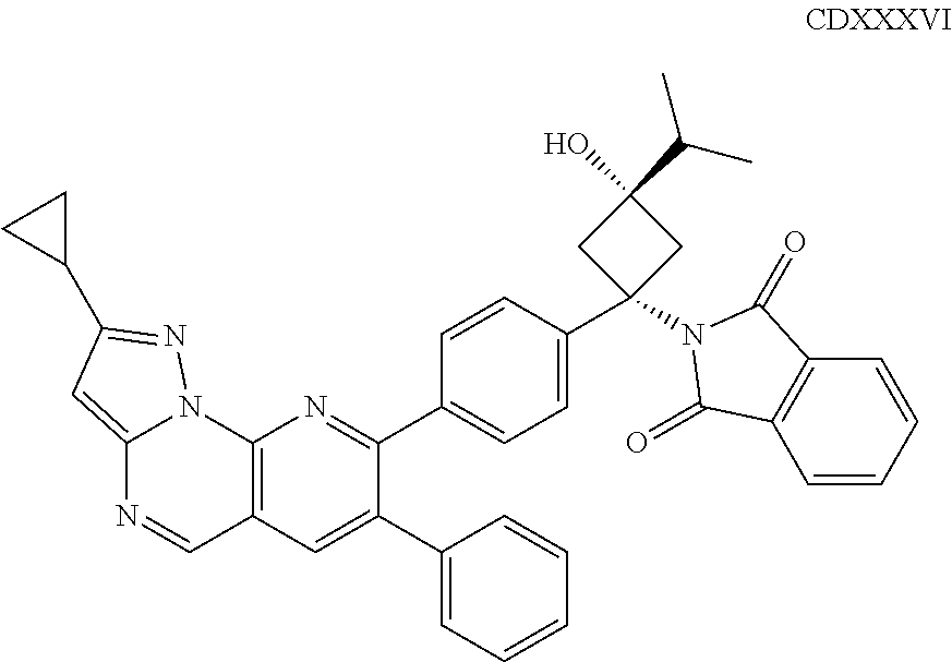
C1=CC(C2=NC3=C(C=C2C2=CC=CC=C2)C=NC2=CC(C4CC4)=NN32)=CC=C1C1(N2C(=O)C3=C(C=CC=C3)C2=O)CC(O)(C(C)C)C1
